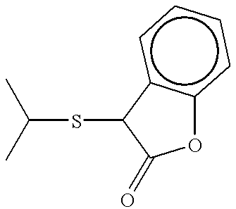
C(SC1C(=O)Oc2c1cccc2)(C)C
